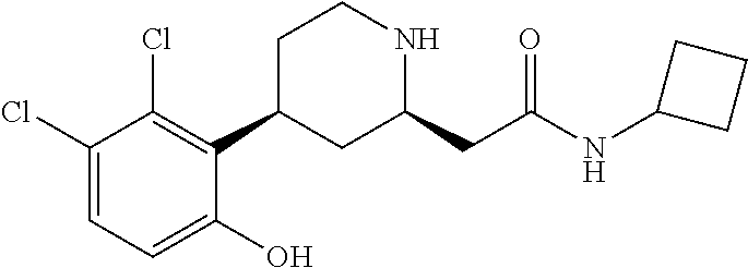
C1(Cl)=CC=C(O)C(C2CC(CC(NC3CCC3)=O)NCC2)=C1Cl
